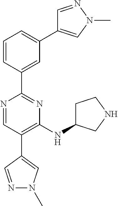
N1=CC(C2=CN(C)N=C2)=C(NC2CCNC2)N=C1C1=CC(C2=CN(C)N=C2)=CC=C1
